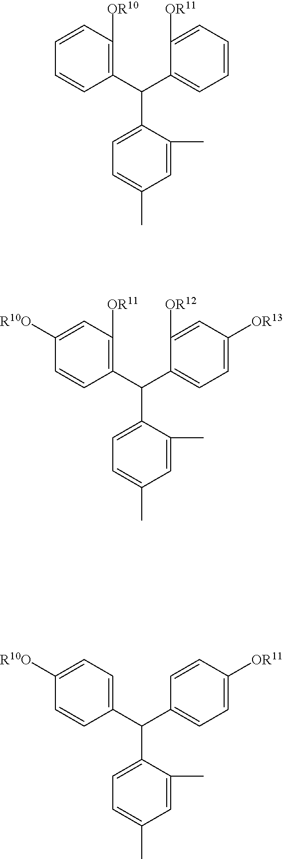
C1(C(C2=C([OR10])C=CC=C2)C2=CC=C(C)C=C2C)=CC=CC=C1[OR11].C1(C(C2=C([OR11])C=C([R10O])C=C2)C2=CC=C(C)C=C2C)=CC=C([OR13])C=C1[OR12].C1(C(C2=CC=C([R10O])C=C2)C2=CC=C(C)C=C2C)=CC=C([OR11])C=C1
